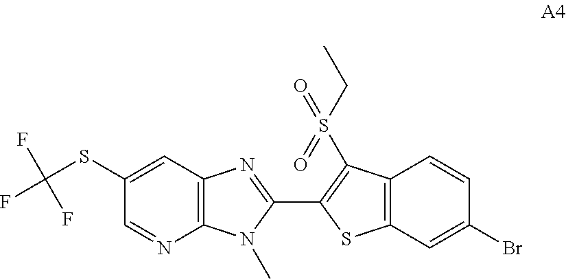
C12=C(C=C(SC(F)(F)F)C=N1)N=C(C1=C(S(CC)(=O)=O)C3=C(S1)C=C(Br)C=C3)N2C
